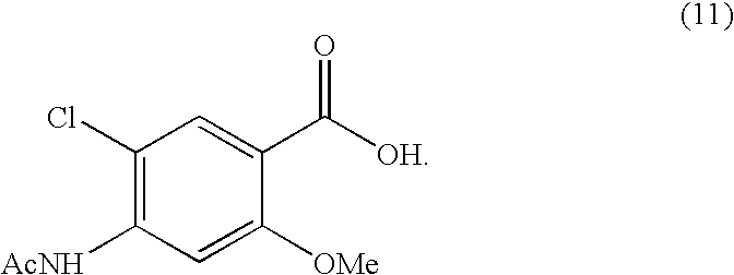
C1(Cl)=C([AcNH])C=C([OMe])C(C([OH])=O)=C1
